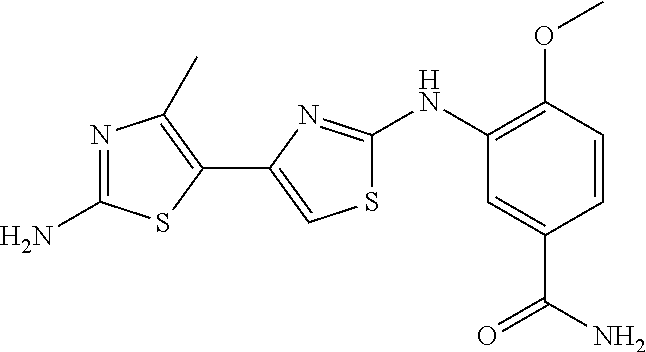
N1=C(N)SC(C2=CSC(NC3=C(OC)C=CC(C(=O)N)=C3)=N2)=C1C
